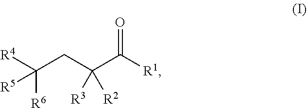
[R4]C(CC(C([R1])=O)([R3])[R2])([R6])[R5]
